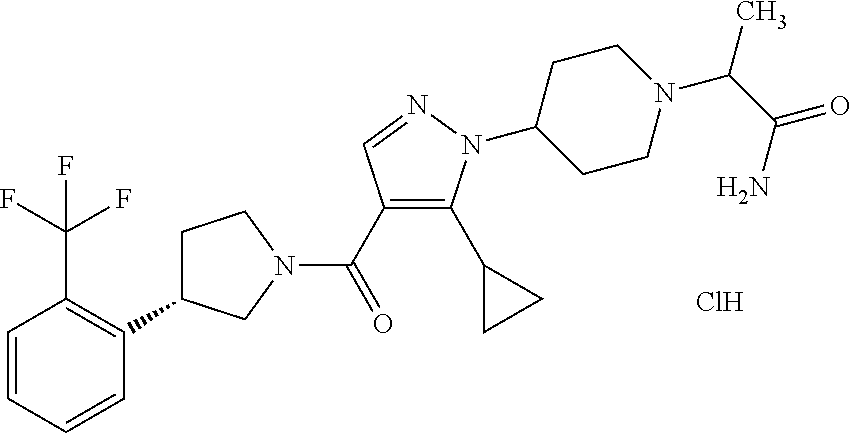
C1C(C2=C(C(F)(F)F)C=CC=C2)CN(C(=O)C2=C(C3CC3)N(C3CCN(C(C(N)=O)C)CC3)N=C2)C1.Cl
